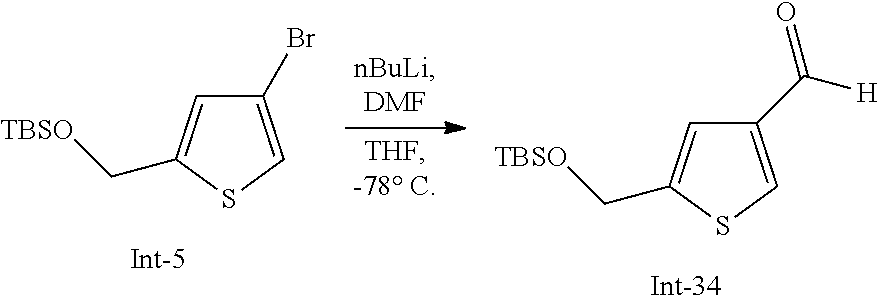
C1(C(=O)[H])=CSC(C[TBSO])=C1.C1(Br)=CSC(C[TBSO])=C1
